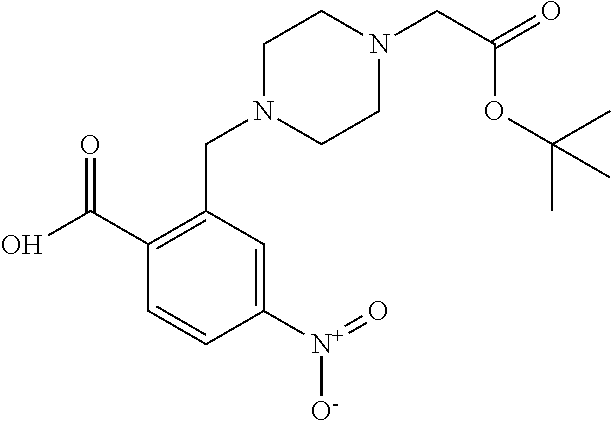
OC(C1=C(CN2CCN(CC(=O)OC(C)(C)C)CC2)C=C([N+](=O)[O-])C=C1)=O
